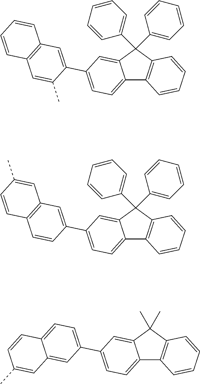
C12=CC=C(C3=CC4=C(C=C3C)C=CC=C4)C=C1C(C1=CC=CC=C1)(C1=CC=CC=C1)C1=C2C=CC=C1.C12=CC=C(C3=CC4=C(C=C3)C=CC(C)=C4)C=C1C(C1=CC=CC=C1)(C1=CC=CC=C1)C1=C2C=CC=C1.C12=CC=C(C3=CC=C4C(=C3)C=C(C)C=C4)C=C1C(C)(C)C1=C2C=CC=C1
